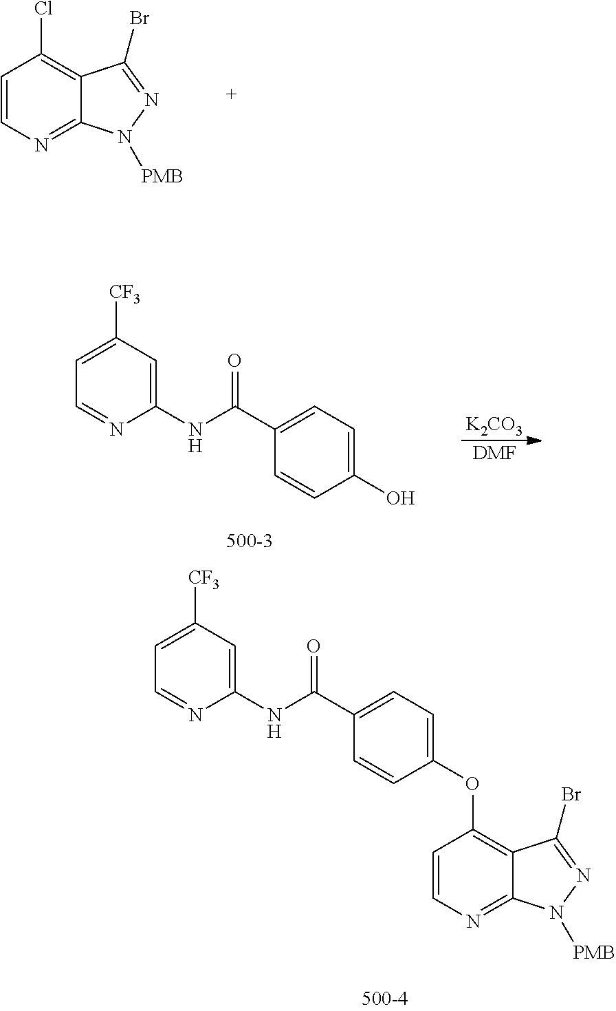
C1(OC2=CC=C(C(NC3=CC([CF3])=CC=N3)=O)C=C2)=C2C(=NC=C1)N([PMB])N=C2Br.ClC1=C2C(=NC=C1)N([PMB])N=C2Br.C1(O)=CC=C(C(NC2=CC([CF3])=CC=N2)=O)C=C1.[K2CO3].[DMF]
